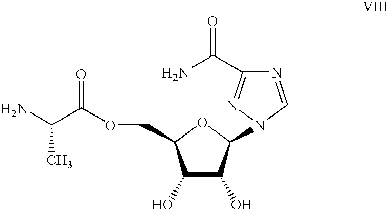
C1(O)C(O)C(N2N=C(C(=O)N)N=C2)OC1COC(=O)C(C)N
